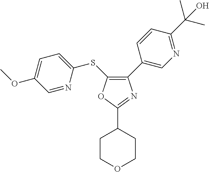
C1(C2=CN=C(C(C)(C)O)C=C2)=C(SC2=CC=C(OC)C=N2)OC(C2CCOCC2)=N1
